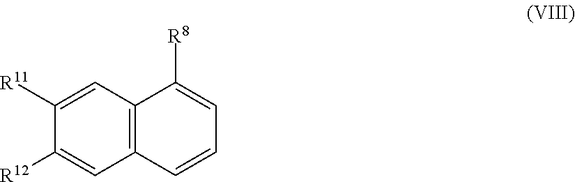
C1([R12])=CC2=C(C=C1[R11])C([R8])=CC=C2
